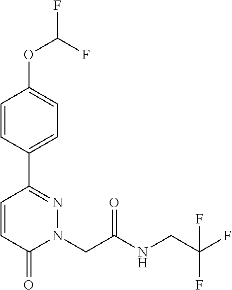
C1=CC(C2=NN(CC(NCC(F)(F)F)=O)C(=O)C=C2)=CC=C1OC(F)F
